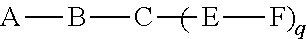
[A]BC[E][F)q]
